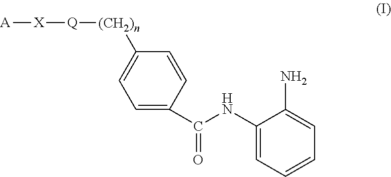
C1=C(C(=O)NC2=CC=CC=C2N)C=CC([(CH2)n][Q][X][A])=C1
